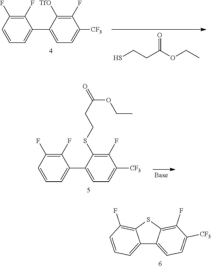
O=C(OCC)CCS.C1([CF3])=CC=C(C2=CC=CC(F)=C2F)C([TfO])=C1F.C1([CF3])=CC=C(C2=CC=CC(F)=C2F)C(SCCC(=O)OCC)=C1F.C12=CC=CC(F)=C1SC1=C(F)C([CF3])=CC=C21
